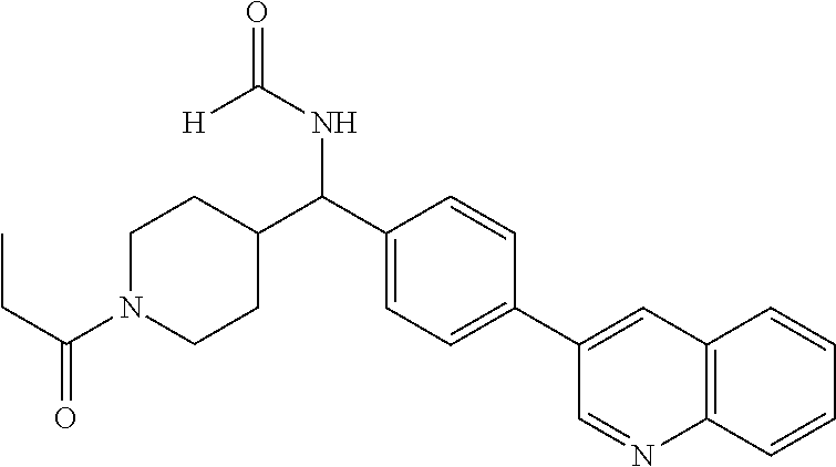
C1(C(C2CCN(C(=O)CC)CC2)NC([H])=O)=CC=C(C2=CC3=C(C=CC=C3)N=C2)C=C1
